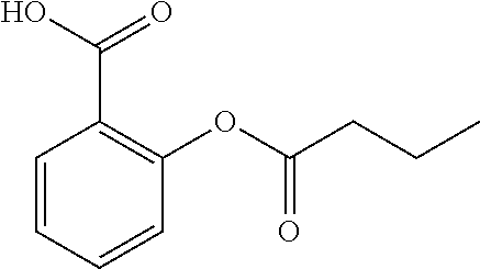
C1=CC=CC(OC(CCC)=O)=C1C(O)=O
